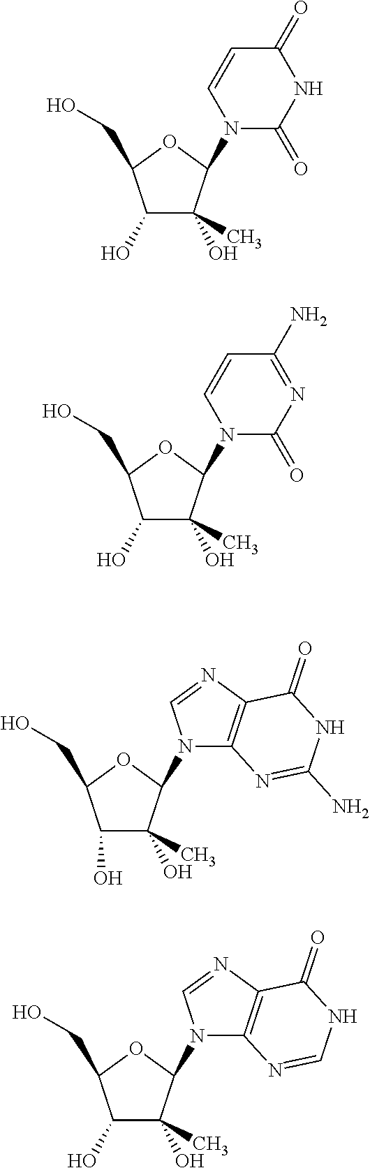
C1(O)C(O)(C)C(N2C(=O)NC(=O)C=C2)OC1CO.C1(O)C(O)(C)C(N2C(=O)N=C(N)C=C2)OC1CO.C1(O)C(O)(C)C(N2C3=C(N=C2)C(=O)NC(N)=N3)OC1CO.C1(O)C(O)(C)C(N2C3=C(N=C2)C(=O)NC=N3)OC1CO
